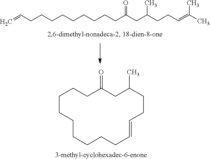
C=CCCCCCCCCCC(CC(CCC=C(C)C)C)=O.C1CCCCCCC=CCCC(C)CC(=O)CC1
